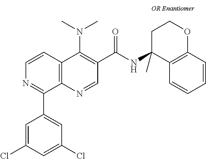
C12=C(N=CC(C(=O)NC3(C)C4=C(OCC3)C=CC=C4)=C1N(C)C)C(C1=CC(Cl)=CC(Cl)=C1)=NC=C2
